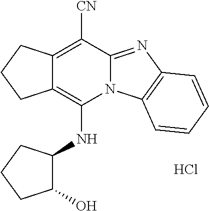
Cl.C1(NC2=C3C(=C([CN])C4=NC5=C(N24)C=CC=C5)CCC3)C(O)CCC1
